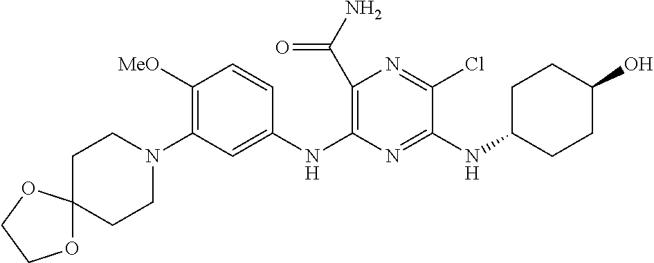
C1(C(N)=O)=C(NC2=CC(N3CCC4(CC3)OCCO4)=C([MeO])C=C2)N=C(NC2CCC(O)CC2)C(Cl)=N1
